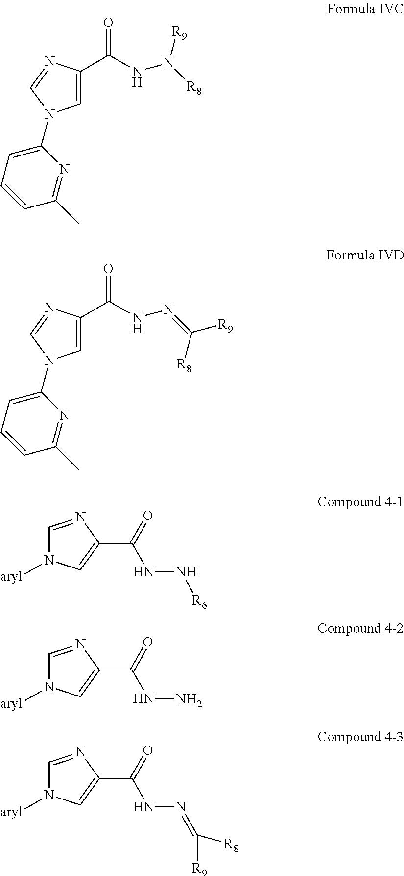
C1=C(C(NN([R8])[R9])=O)N=CN1C1=CC=CC(C)=N1.C1=C(C(NN=C([R9])[R8])=O)N=CN1C1=CC=CC(C)=N1.C1=NC(C(=O)NN[R6])=CN1[aryl].C1=NC(C(=O)NN)=CN1[aryl].C1=NC(C(=O)NN=C([R9])[R8])=CN1[aryl]
